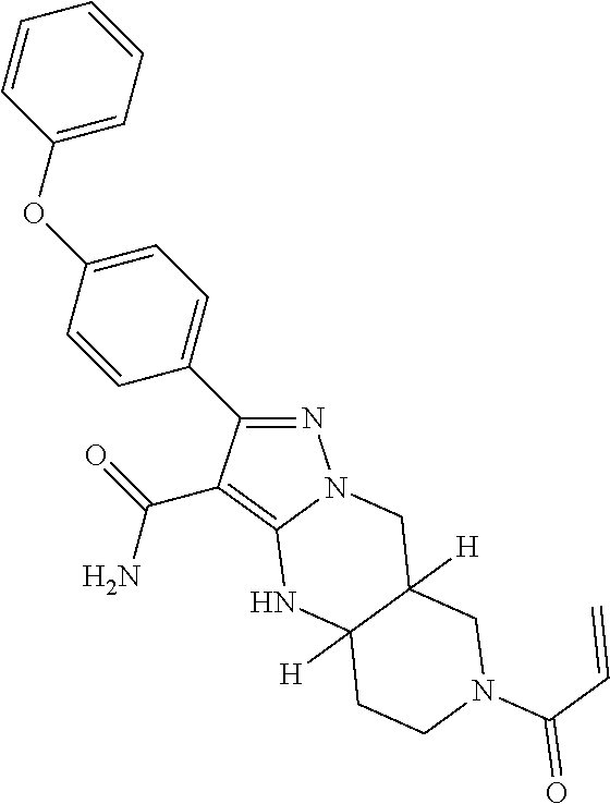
N1=C(C2=CC=C(OC3=CC=CC=C3)C=C2)C(C(=O)N)=C2N1CC1([H])C([H])(N2)CCN(C(C=C)=O)C1
